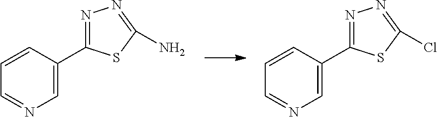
C1=NC=C(C2=NN=C(Cl)S2)C=C1.C1=NC=C(C2=NN=C(N)S2)C=C1
